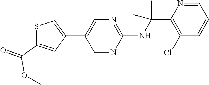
C1(C2=CN=C(NC(C)(C)C3=C(Cl)C=CC=N3)N=C2)=CSC(C(=O)OC)=C1
